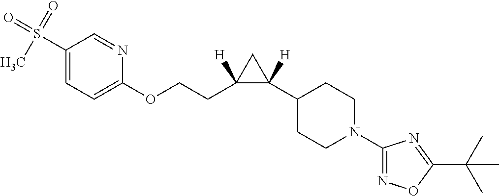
C1(S(=O)(=O)C)=CC=C(OCCC2([H])C([H])(C3CCN(C4=NOC(C(C)(C)C)=N4)CC3)C2)N=C1
